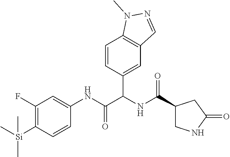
C1(F)=C([Si](C)(C)C)C=CC(NC(C(NC(=O)C2CNC(=O)C2)C2=CC3=C(C=C2)N(C)N=C3)=O)=C1
